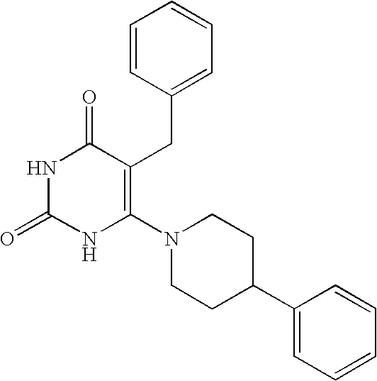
C1=CC(CC2=C(N3CCC(C4=CC=CC=C4)CC3)NC(=O)NC2=O)=CC=C1
